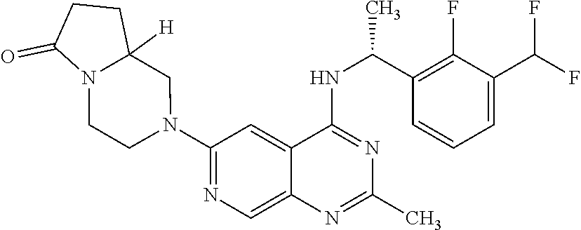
N1(C2=NC=C3C(=C2)C(NC(C2=C(F)C(C(F)F)=CC=C2)C)=NC(C)=N3)CC2([H])N(CC1)C(=O)CC2
